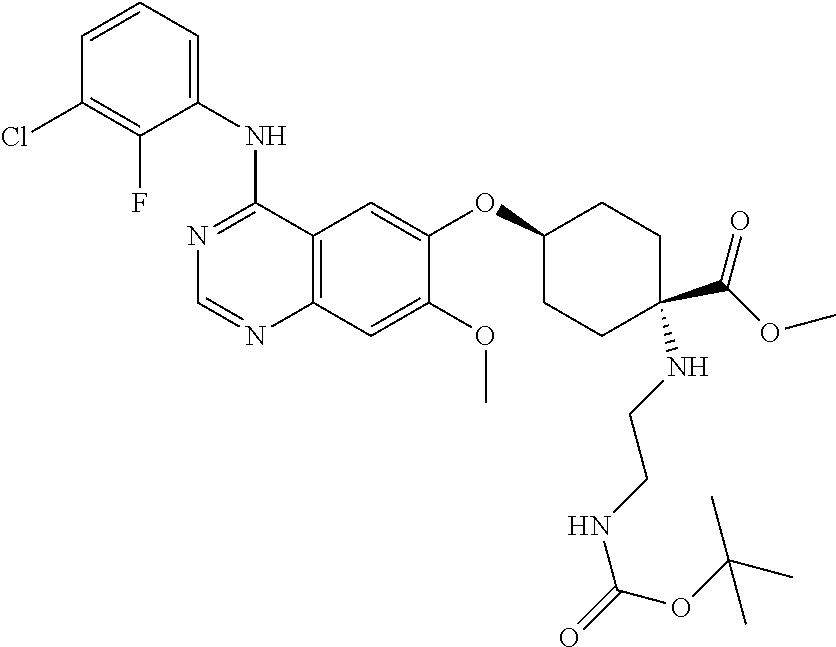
C1=CC=C(NC2=NC=NC3=C2C=C(OC2CCC(C(OC)=O)(NCCNC(OC(C)(C)C)=O)CC2)C(OC)=C3)C(F)=C1Cl
